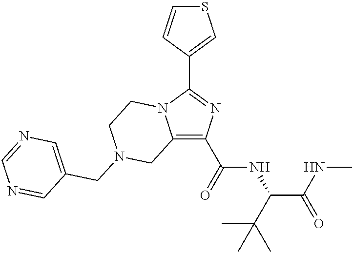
C12=C(C(=O)NC(C(NC)=O)C(C)(C)C)N=C(C3=CSC=C3)N1CCN(CC1=CN=CN=C1)C2
